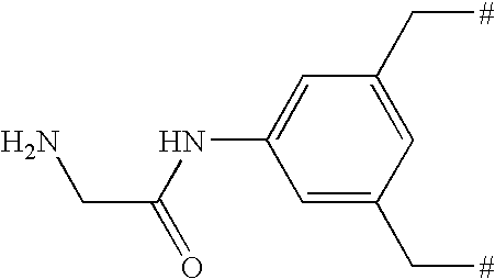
C1(NC(CN)=O)=CC(C[#])=CC(C[#])=C1
